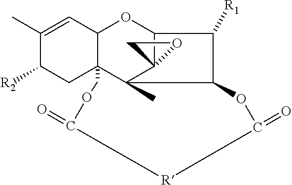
C1(C)=CC2C3(CC1[R2])C1(C)C4(C(O2)C([R1])C1OC(=O)[R]C(=O)OC3)OC4
